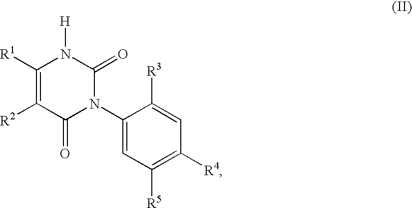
C1(N2C(=O)N([H])C([R1])=C([R2])C2=O)=CC([R5])=C([R4])C=C1[R3]
